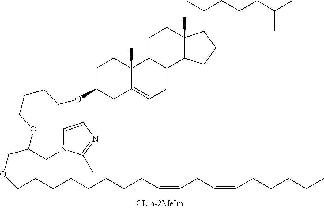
C1C(OCCCCOC(CN2C=CN=C2C)COCCCCCCCCC=CCC=CCCCCC)CC2=CCC3C(C2(C)C1)CCC1(C)C3CCC1C(C)CCCC(C)C
